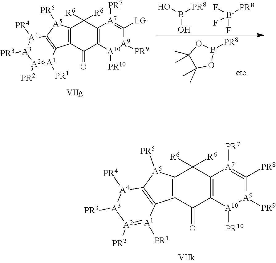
C12=C(C(=O)C3=C(C1([R6])[R6])[A7]([PR7])=C([PR8])[A9]([PR9])[A10]3[PR10])C1=C([A5]2[PR5])[A4]([PR4])[A3]([PR3])[A2]([PR2])=[A1]1[PR1].OB([PR8])O.F[B-](F)(F)[PR8].B1([PR8])OC(C)(C)C(C)(C)O1.C12=C(C(=O)C3=C(C1([R6])[R6])[A7]([PR7])=C([LG])[A9]([PR9])[A10]3[PR10])C1=C([A5]2[PR5])[A4]([PR4])[A3]([PR3])[A2]([PR2])=[A1]1[PR1]
